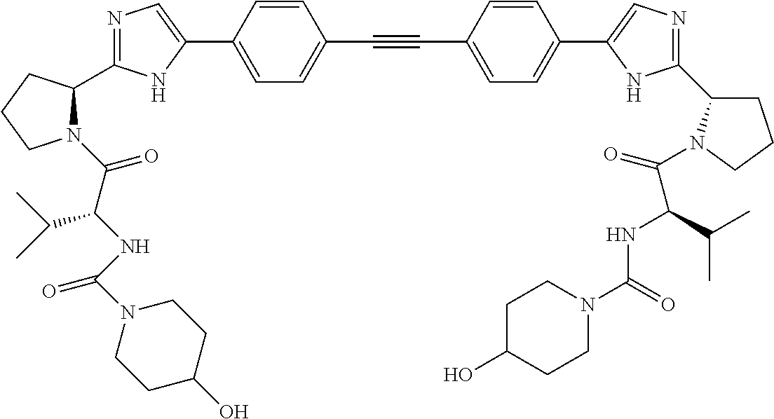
N1=C(C2N(C(C(NC(N3CCC(O)CC3)=O)C(C)C)=O)CCC2)NC(C2=CC=C(C#CC3=CC=C(C4=CN=C(C5CCCN5C(=O)C(C(C)C)NC(N5CCC(O)CC5)=O)N4)C=C3)C=C2)=C1
